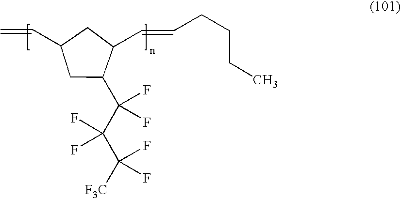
C=CC1CC(C(C(C([F3C])(F)F)(F)F)(F)F)C(C=CCCCC)C1
